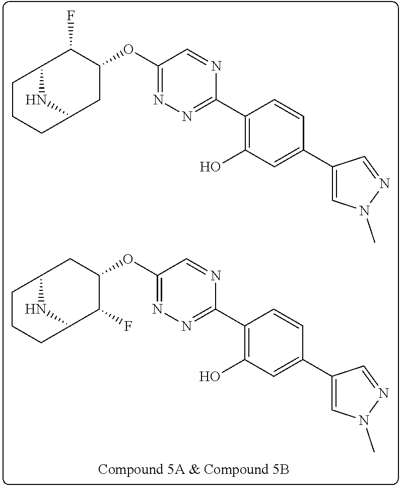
C1(OC2C(F)C3NC(C2)CCC3)=NN=C(C2=C(O)C=C(C3=CN(C)N=C3)C=C2)N=C1.C1(OC2CC3NC(C2F)CCC3)=NN=C(C2=C(O)C=C(C3=CN(C)N=C3)C=C2)N=C1
